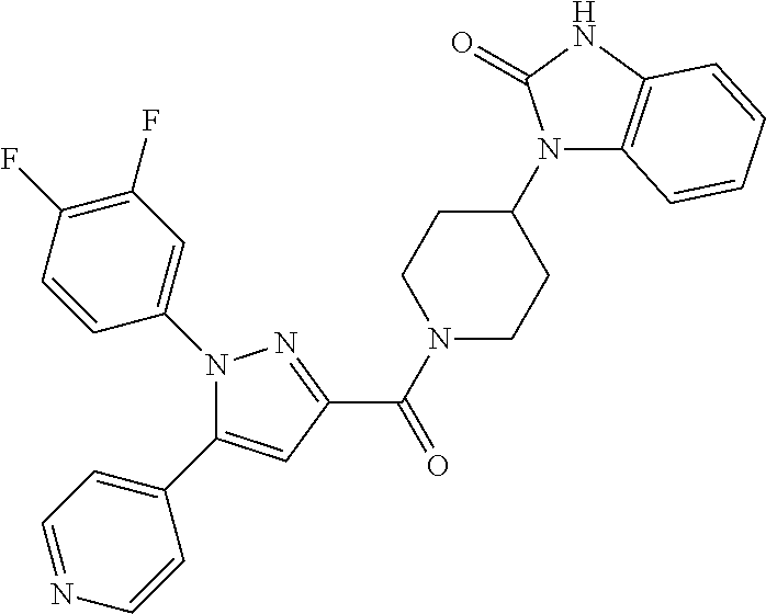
N1(C2=CC(F)=C(F)C=C2)C(C2=CC=NC=C2)=CC(C(=O)N2CCC(N3C4=C(NC3=O)C=CC=C4)CC2)=N1
